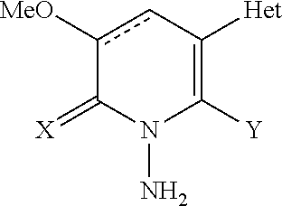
c1([OMe])cC([Het])=C([Y])N(N)C1=[X]
